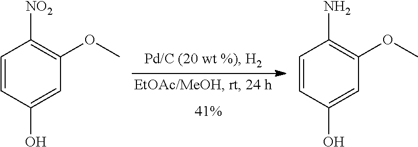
C1=CC(O)=CC(OC)=C1[NO2].C1=CC(O)=CC(OC)=C1N
